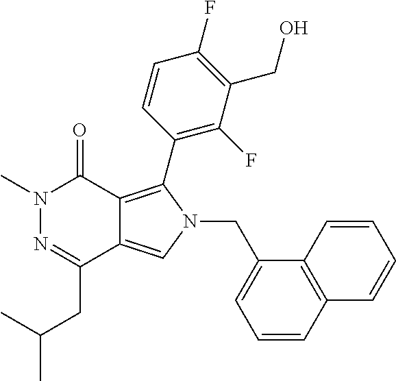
CN1N=C(CC(C)C)C2=CN(CC3=CC=CC4=C3C=CC=C4)C(C3=C(F)C(CO)=C(F)C=C3)=C2C1=O
